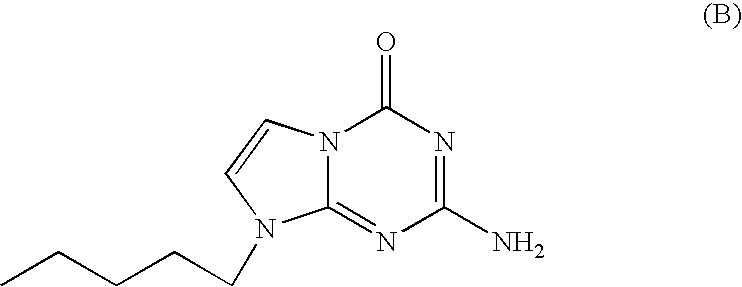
N12C(=NC(N)=NC1=O)N(CCCCC)C=C2
